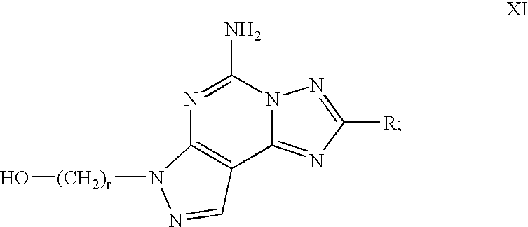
N1=C(N)N2C(=NC([R])=N2)C2=C1N([(CH2)r]O)N=C2
